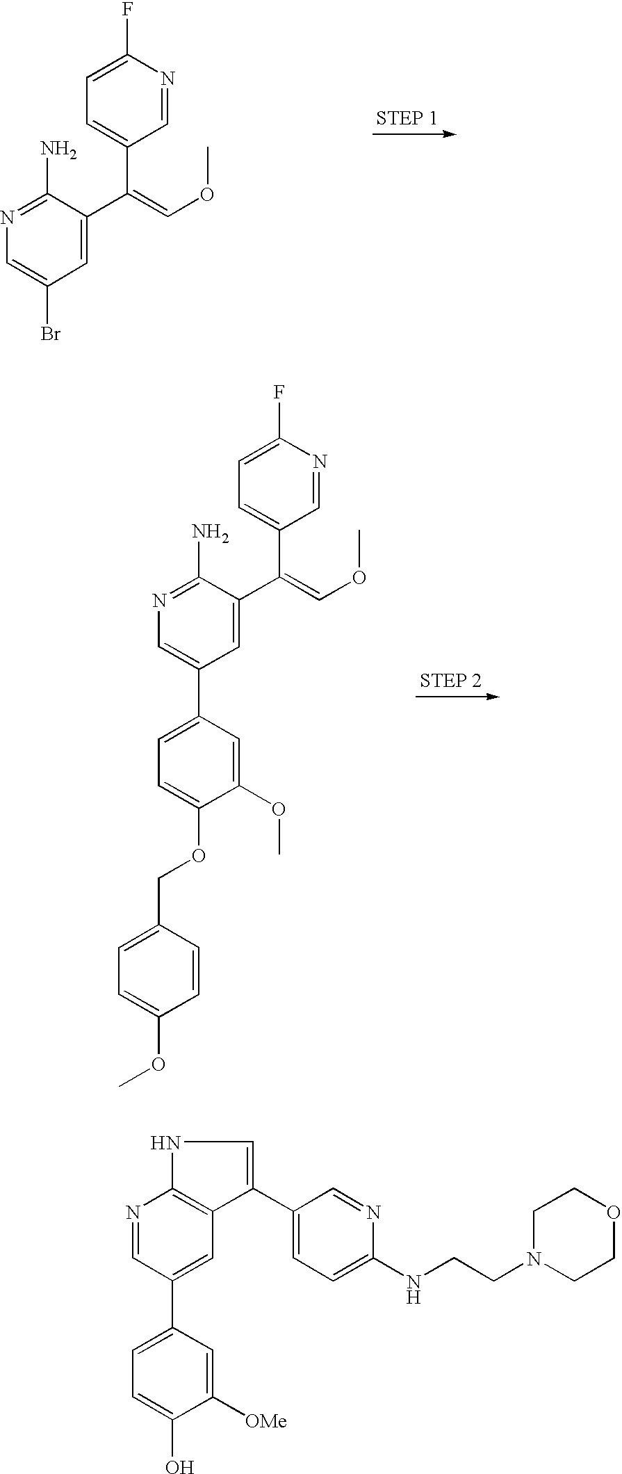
C1=C(Br)C=C(C(=COC)C2=CC=C(F)N=C2)C(N)=N1.C1=C(C2=CC=C(OCC3=CC=C(OC)C=C3)C(OC)=C2)C=C(C(C2=CC=C(F)N=C2)=COC)C(N)=N1.N1=CC(C2=CC=C(O)C([OMe])=C2)=CC2=C1NC=C2C1=CC=C(NCCN2CCOCC2)N=C1
